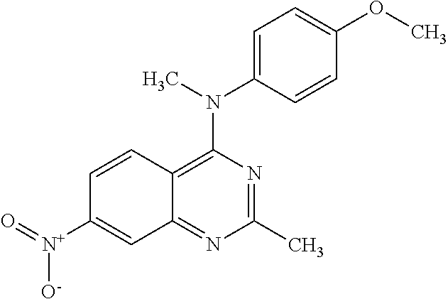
C1(C)=NC(N(C2=CC=C(OC)C=C2)C)=C2C(=N1)C=C([N+](=O)[O-])C=C2
